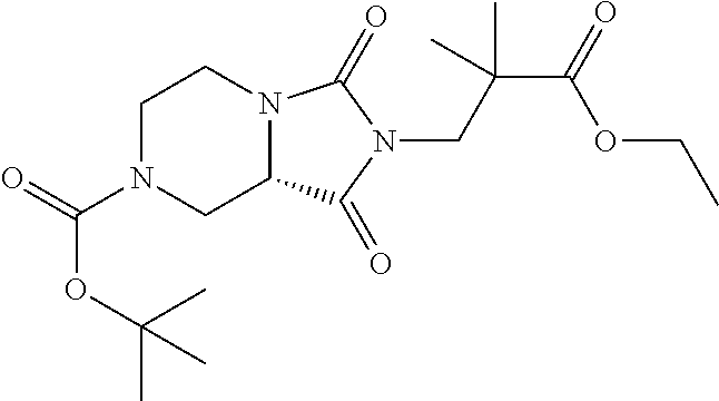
C1N(C(=O)OC(C)(C)C)CC2N(C1)C(=O)N(CC(C(=O)OCC)(C)C)C2=O
